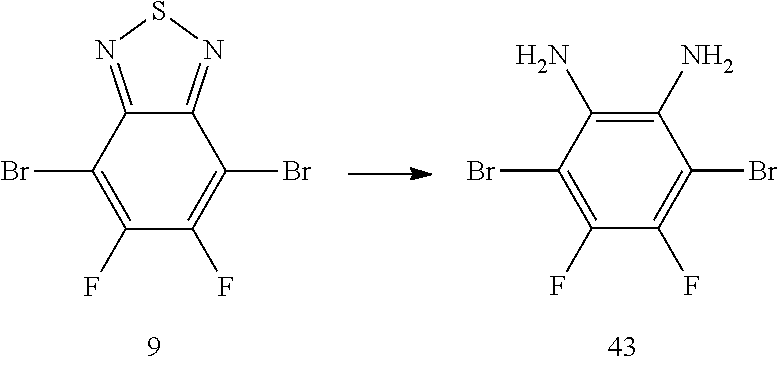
C1(F)=C(Br)C2=NSN=C2C(Br)=C1F.C1(F)=C(Br)C(N)=C(N)C(Br)=C1F
